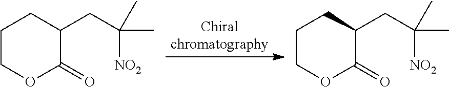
C1CCOC(=O)C1CC(C)([NO2])C.C1CCOC(=O)C1CC(C)([NO2])C
